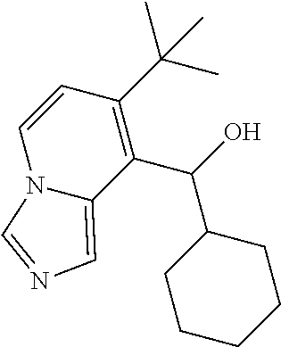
C1=CN2C(=CN=C2)C(C(O)C2CCCCC2)=C1C(C)(C)C
